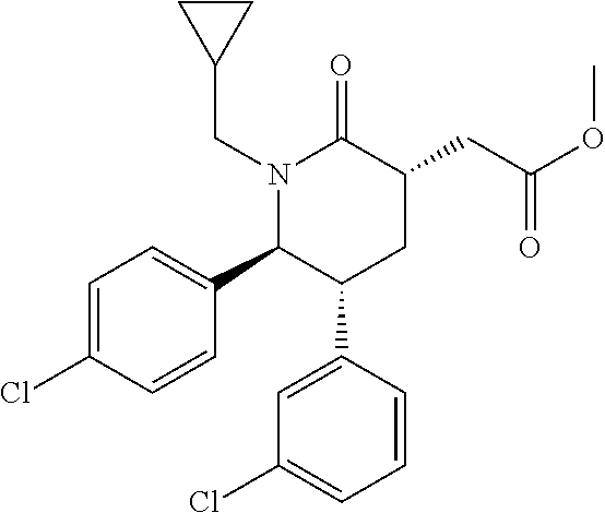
C1=C(Cl)C=CC(C2C(C3=CC(Cl)=CC=C3)CC(CC(OC)=O)C(=O)N2CC2CC2)=C1
